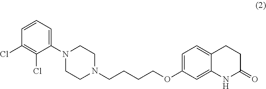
C1(N2CCN(CCCCOC3=CC=C4C(=C3)NC(=O)CC4)CC2)=CC=CC(Cl)=C1Cl
